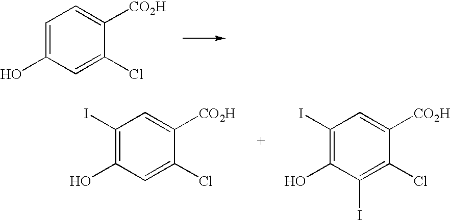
C1=C(O)C=C(Cl)C([CO2H])=C1.C1(I)=C(O)C=C(Cl)C([CO2H])=C1.C1(I)=C(O)C(I)=C(Cl)C([CO2H])=C1
